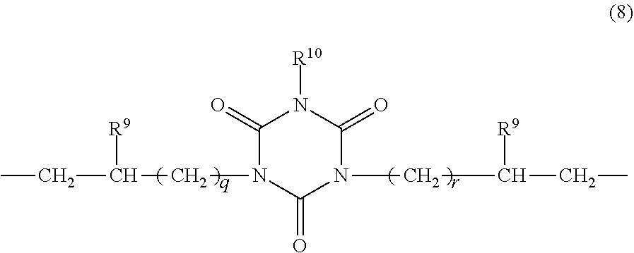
C(C([R9])CN1C(=O)N(CC([R9])CC)C(=O)N([R10])C1=O)C
